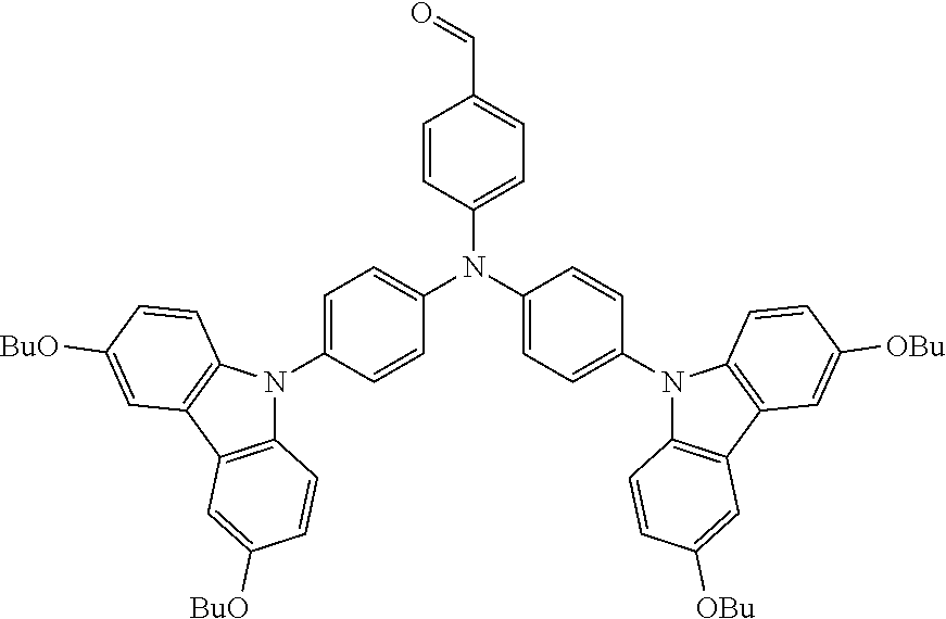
C1=C(N2C3=C(C4=C2C=CC([BuO])=C4)C=C([BuO])C=C3)C=CC(N(C2=CC=C(N3C4=C(C5=C3C=CC([OBu])=C5)C=C([OBu])C=C4)C=C2)C2=CC=C(C=O)C=C2)=C1
